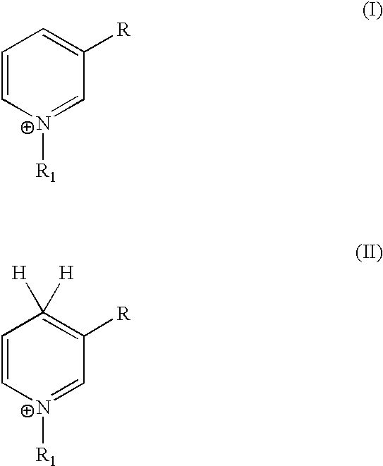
C1=C[N+]([R1])=CC([R])=C1.C1=C[N+]([R1])=CC([R])=C1([H])[H]
